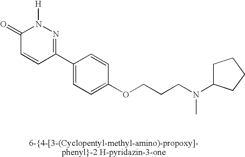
C1(=O)C=CC(C2=CC=C(OCCCN(C)C3CCCC3)C=C2)=NN1[H]
